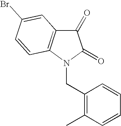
C1(CN2C(=O)C(=O)C3=C2C=CC(Br)=C3)=C(C)C=CC=C1
